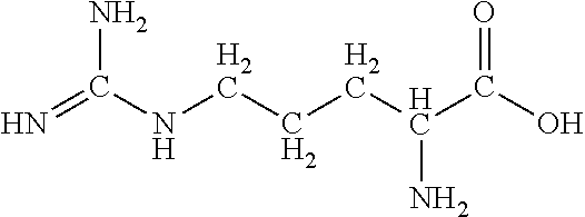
C(CC(C(O)=O)N)CNC(=N)N
